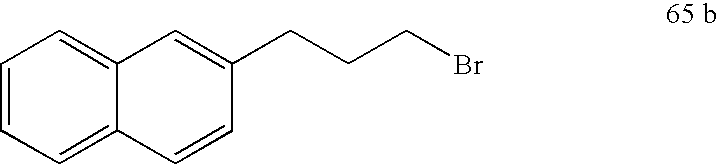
C12=CC=CC=C1C=CC(CCCBr)=C2
